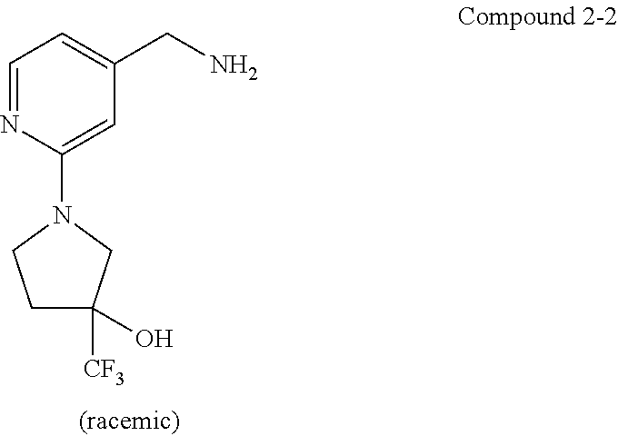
C1=NC(N2CCC([CF3])(O)C2)=CC(CN)=C1
